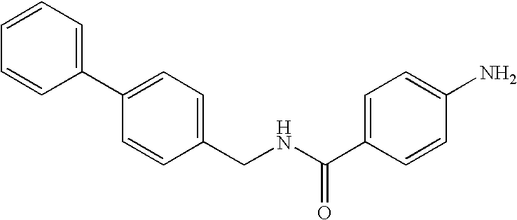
C1=CC=CC(C2=CC=C(CNC(C3=CC=C(N)C=C3)=O)C=C2)=C1
